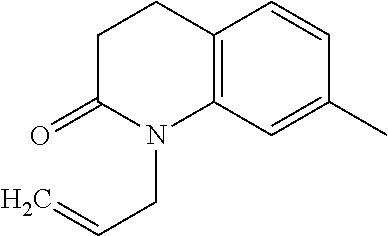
C1C(=O)N(CC=C)C2=C(C1)C=CC(C)=C2
